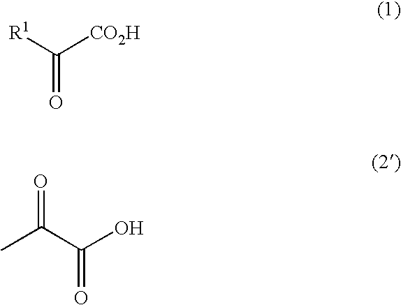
[R1]C([CO2H])=O.CC(C(O)=O)=O
